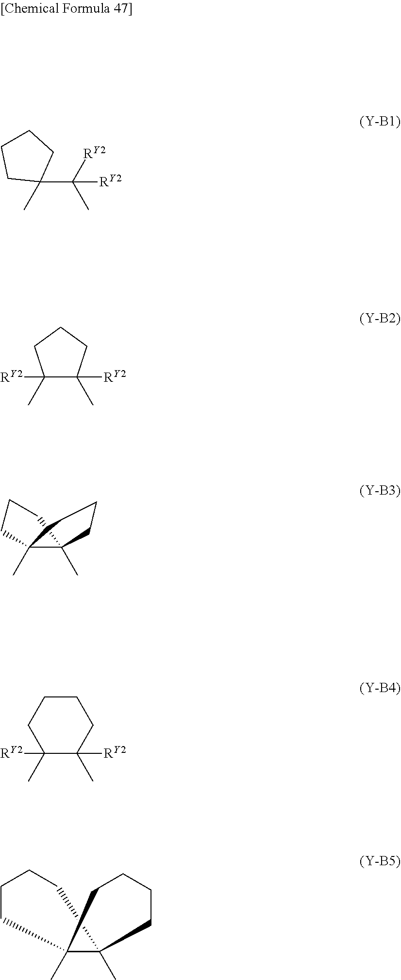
C1(C([RY2])([RY2])C)(C)CCCC1.C1(C)([RY2])C(C)([RY2])CCC1.C12(C)C(C)(CCC1)CCC2.C1(C)([RY2])C(C)([RY2])CCCC1.C12(C)C(C)(CCCC1)CCCC2
